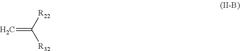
C=C([R22])[R32]
